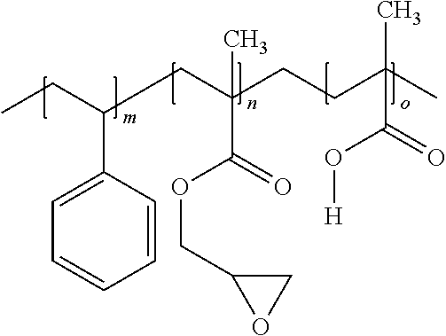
CCC(CC(CCC(C)(C)C(=O)O[H])(C)C(=O)OCC1OC1)C1=CC=CC=C1
